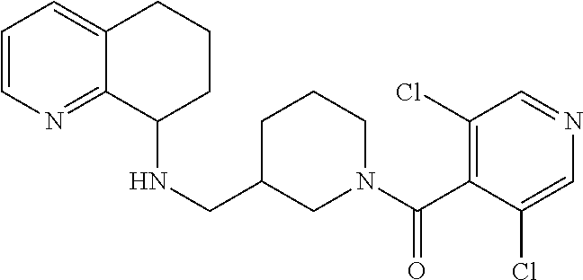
C1=CN=C2C(=C1)CCCC2NCC1CN(C(C2=C(Cl)C=NC=C2Cl)=O)CCC1
